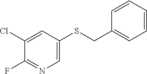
C1=CC=CC(CSC2=CN=C(F)C(Cl)=C2)=C1
